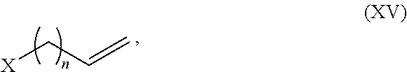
[X]CC=C
